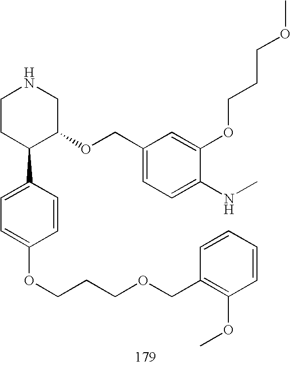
C1CC(C2=CC=C(OCCCOCC3=C(OC)C=CC=C3)C=C2)C(OCC2=CC=C(NC)C(OCCCOC)=C2)CN1
